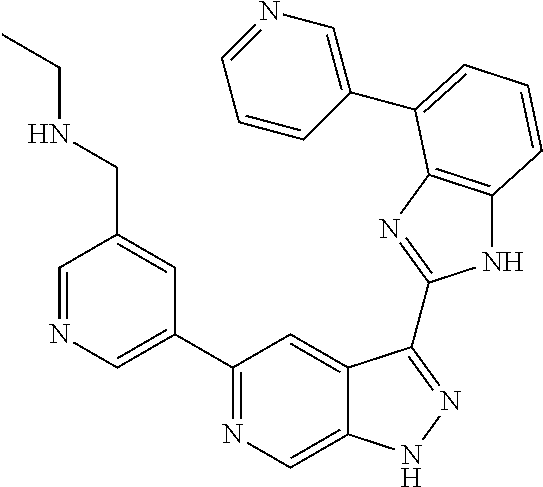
C1=NC=C(C2=NC=C3C(=C2)C(C2=NC4=C(N2)C=CC=C4C2=CN=CC=C2)=NN3)C=C1CNCC
